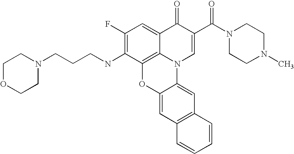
C1(F)=C(NCCCN2CCOCC2)C2=C3C(=C1)C(=O)C(C(N1CCN(C)CC1)=O)=CN3C1=CC3=C(C=C1O2)C=CC=C3
